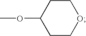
C1COCCC1OC
